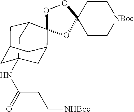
O1C2(CC[NBoc]CC2)OC2(O1)C1CC3CC(NC(CC[NHBoc])=O)(CC2C3)C1
